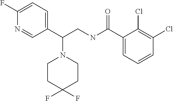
C1(F)=CC=C(C(CNC(C2=CC=CC(Cl)=C2Cl)=O)N2CCC(F)(F)CC2)C=N1
